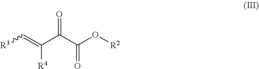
[R3]C=C(C(C(O[R2])=O)=O)[R4]
